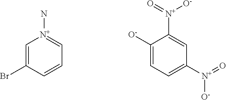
C1=C(Br)C=CC=[N+]1N.C1([O-])=CC=C([N+]([O-])=O)C=C1[N+]([O-])=O
